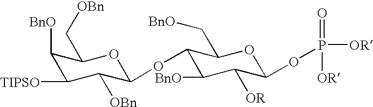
[BnO]C1C(C[OBn])OC(OC2C(C[BnO])OC(OP([OR])(=O)[OR])C([OR])C2[BnO])C([OBn])C1[TIPSO]
